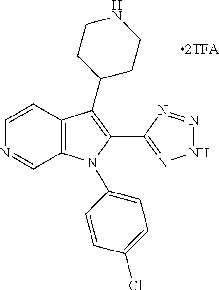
C12=C(N(C3=CC=C(Cl)C=C3)C(C3=NNN=N3)=C1C1CCNCC1)C=NC=C2
